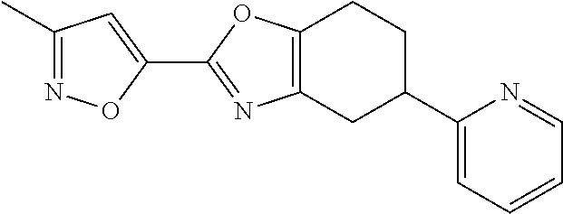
C12=C(CC(C3=CC=CC=N3)CC1)N=C(C1=CC(C)=NO1)O2
